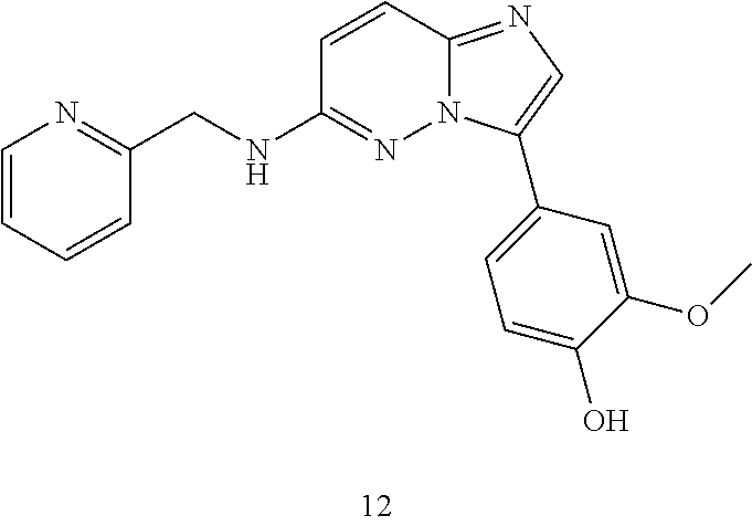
C(NC1=NN2C(=NC=C2C2=CC=C(O)C(OC)=C2)C=C1)C1=NC=CC=C1
